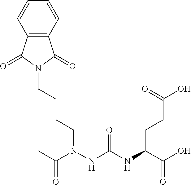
N(C(NC(C(O)=O)CCC(O)=O)=O)N(C(C)=O)CCCCN1C(=O)C2=C(C=CC=C2)C1=O
